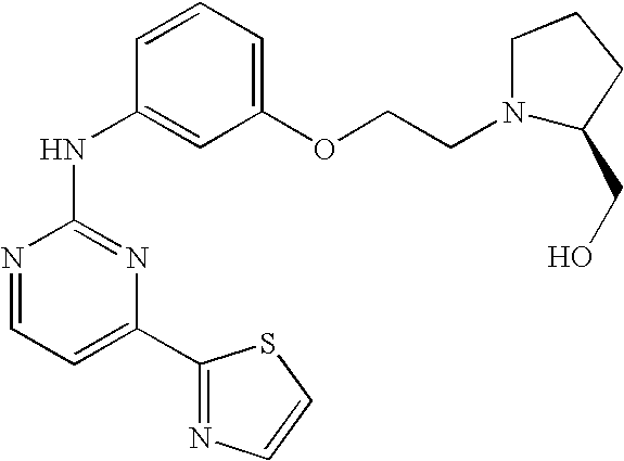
N1=CC=C(C2=NC=CS2)N=C1NC1=CC(OCCN2CCCC2CO)=CC=C1
